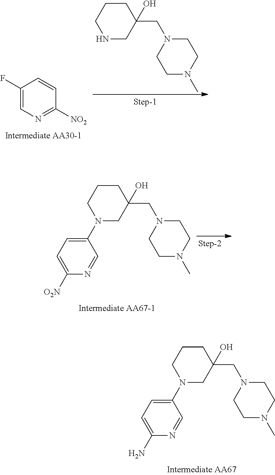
N1(CC2(O)CNCCC2)CCN(C)CC1.C1=CC([NO2])=NC=C1F.N1(CC2(O)CN(C3=CC=C([O2N])N=C3)CCC2)CCN(C)CC1.N1(CC2(O)CN(C3=CC=C(N)N=C3)CCC2)CCN(C)CC1
